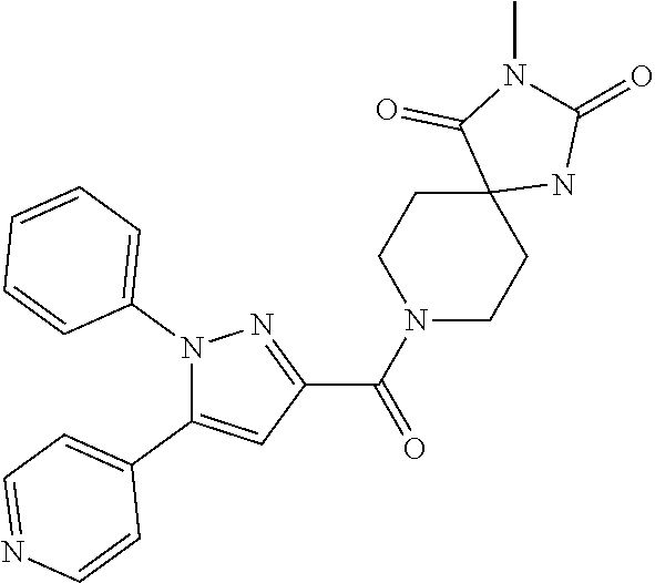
N1(C2=CC=CC=C2)C(C2=CC=NC=C2)=CC(C(N2CCC3(CC2)NC(=O)N(C)C3=O)=O)=N1
